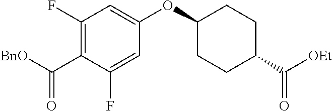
C1(F)=C(C([BnO])=O)C(F)=CC(OC2CCC(C([OEt])=O)CC2)=C1
